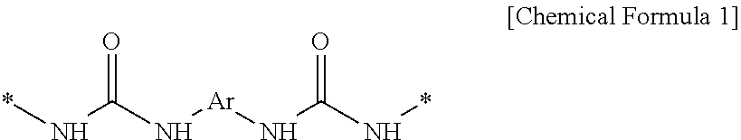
*NC(N[Ar]NC(N*)=O)=O
